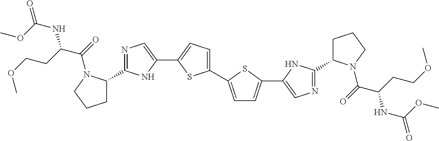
C1(C2=CC=C(C3=CN=C(C4CCCN4C(=O)C(CCOC)NC(=O)OC)N3)S2)=CC=C(C2=CN=C(C3CCCN3C(=O)C(CCOC)NC(=O)OC)N2)S1
